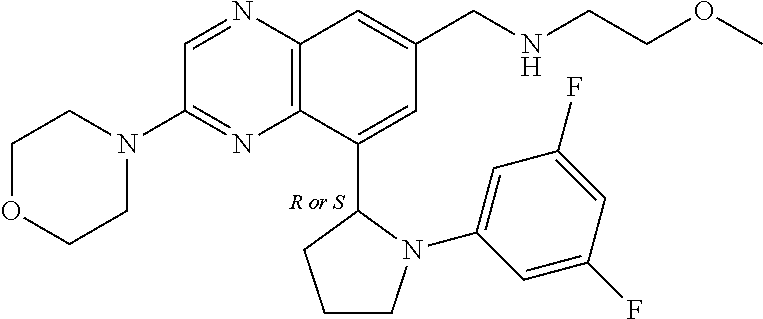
C1OCCN(C2=NC3=C(N=C2)C=C(CNCCOC)C=C3C2CCCN2C2=CC(F)=CC(F)=C2)C1
